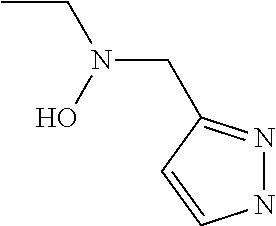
CCN(CC1=NNC=C1)O
